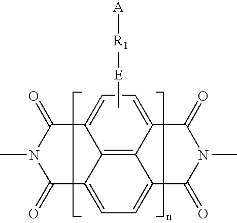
C12=CC=C3C4=C1C(=CC=C4C(=O)N(C)C3=O)C(=O)N(C)C2=O.C[E][R1][A]
